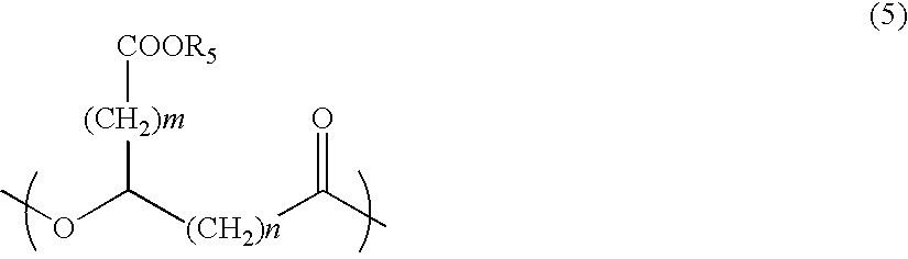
COC([(CH2)n]C(C)=O)[(CH2)m][COOR5]
